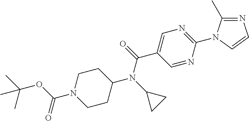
N1=C(C)N(C2=NC=C(C(=O)N(C3CC3)C3CCN(C(OC(C)(C)C)=O)CC3)C=N2)C=C1
